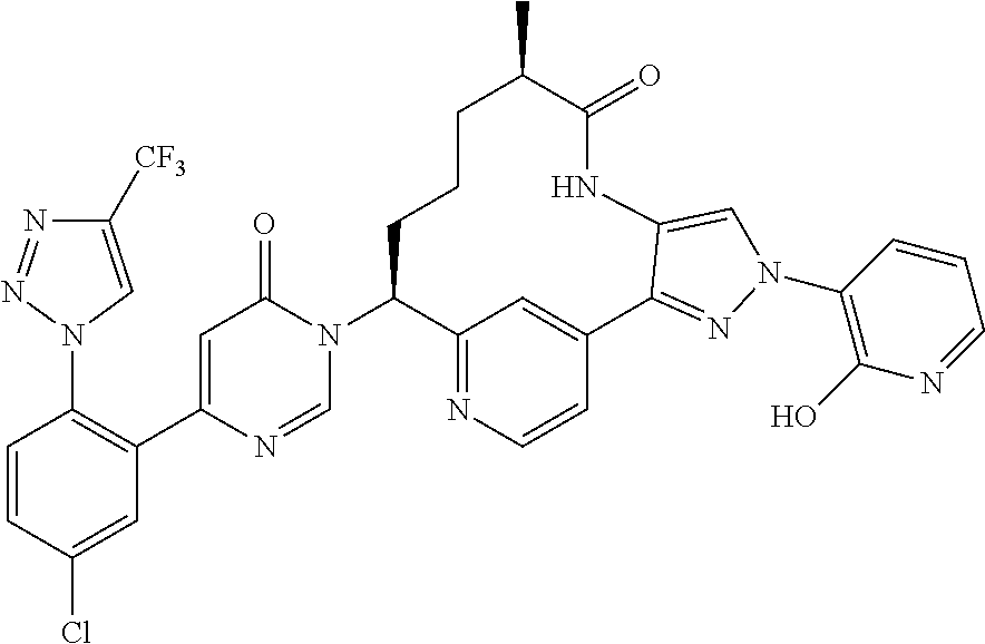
C1=CC(Cl)=CC(C2=CC(=O)N(C3C4=NC=CC(=C4)C4=NN(C5=C(O)N=CC=C5)C=C4NC(=O)C(C)CCC3)C=N2)=C1N1C=C([CF3])N=N1
